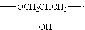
C[OCH2CHCH2](C)O
